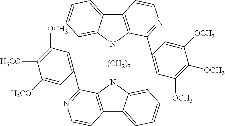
C12=C(N([(CH2)7]N3C4=C(C5=CC=CC=C35)C=CN=C4C3=CC([OCH3])=C([H3CO])C([H3CO])=C3)C3=CC=CC=C13)C(C1=CC([OCH3])=C([OCH3])C([OCH3])=C1)=NC=C2
